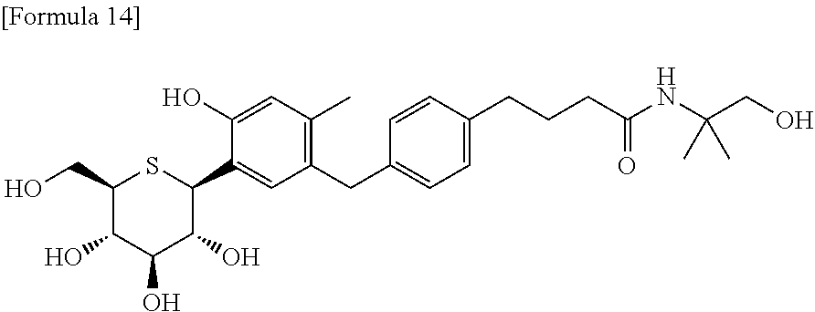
C1(CO)C(O)C(O)C(O)C(C2=CC(CC3=CC=C(CCCC(NC(CO)(C)C)=O)C=C3)=C(C)C=C2O)S1
